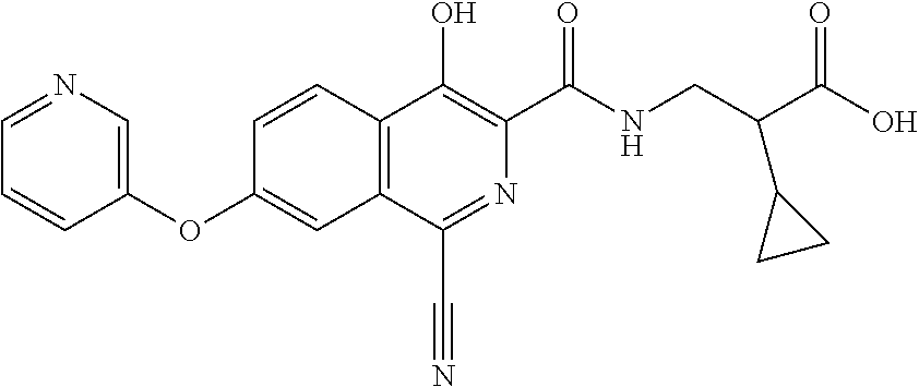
C1(OC2=CC3=C(C=C2)C(O)=C(C(NCC(C(O)=O)C2CC2)=O)N=C3C#N)=CN=CC=C1
